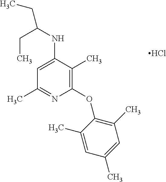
C1(C)=NC(OC2=C(C)C=C(C)C=C2C)=C(C)C(NC(CC)CC)=C1.Cl
